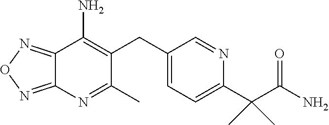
C1(C)=NC2=NON=C2C(N)=C1CC1=CC=C(C(C(N)=O)(C)C)N=C1
